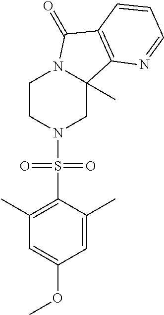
C1CN(S(C2=C(C)C=C(OC)C=C2C)(=O)=O)CC2(C)N1C(=O)C1=C2N=CC=C1
